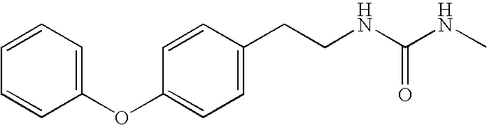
C1(CCNC(NC)=O)=CC=C(OC2=CC=CC=C2)C=C1
